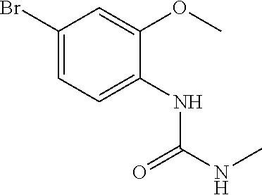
O(C)C1=CC(Br)=CC=C1NC(=O)NC
